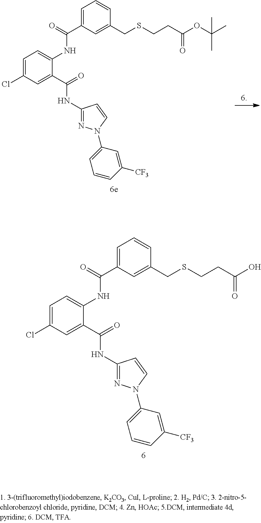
C1(NC(C2=CC=CC(CSCCC(OC(C)(C)C)=O)=C2)=O)=CC=C(Cl)C=C1C(=O)NC1=NN(C2=CC=CC([CF3])=C2)C=C1.C1(NC(C2=CC=CC(CSCCC(O)=O)=C2)=O)=CC=C(Cl)C=C1C(=O)NC1=NN(C2=CC=CC([CF3])=C2)C=C1
